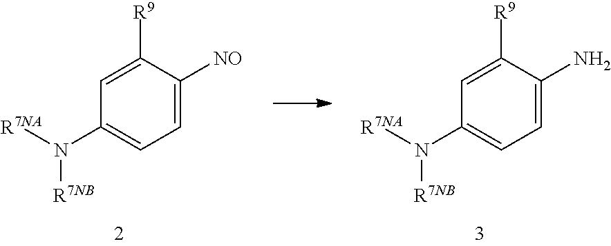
[R7NA]N(C1=CC=C([NO])C([R9])=C1)[R7NB].[R7NA]N(C1=CC=C(N)C([R9])=C1)[R7NB]
